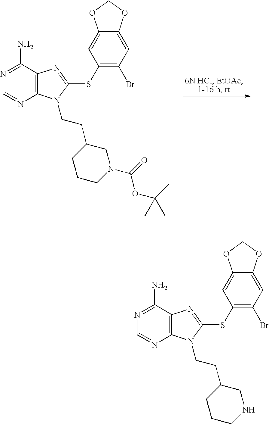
N1=C(N)C2=C(N=C1)N(CCC1CCCN(C(=O)OC(C)(C)C)C1)C(SC1=C(Br)C=C3C(=C1)OCO3)=N2.N1=C(N)C2=C(N=C1)N(CCC1CCCNC1)C(SC1=C(Br)C=C3C(=C1)OCO3)=N2
